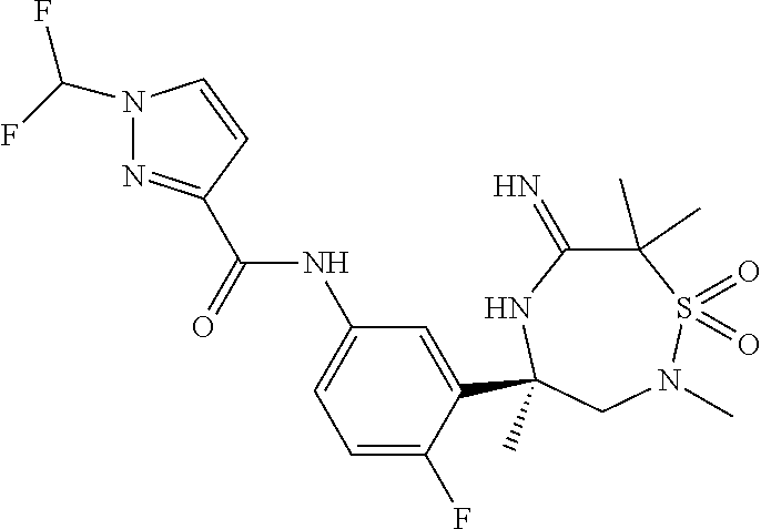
C(=O)(NC1=CC=C(F)C(C2(C)NC(=N)C(C)(C)S(=O)(=O)N(C)C2)=C1)C1=NN(C(F)F)C=C1
